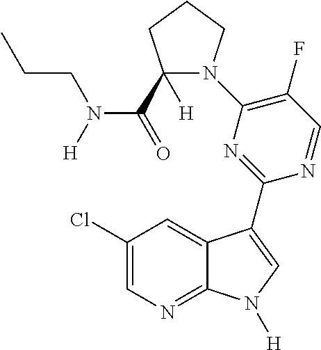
C1(F)=C(N2C(C(N(CCC)[H])=O)([H])CCC2)N=C(C2=CN([H])C3=NC=C(Cl)C=C32)N=C1
